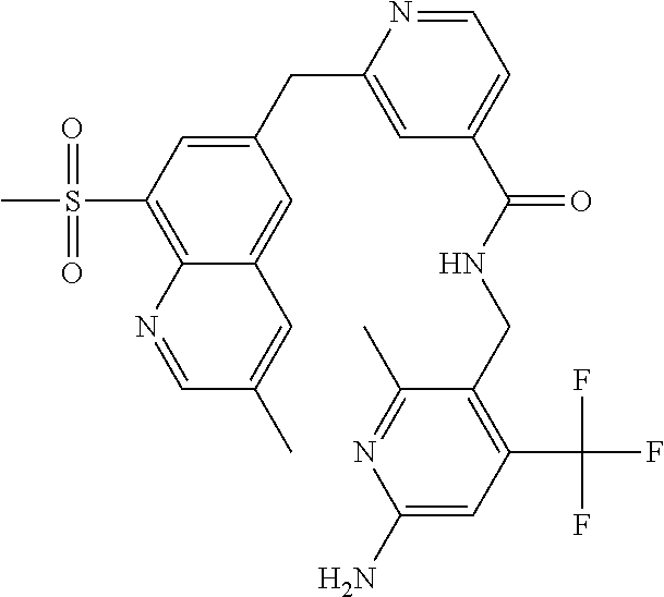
C1=C(CC2=CC(C(=O)NCC3=C(C(F)(F)F)C=C(N)N=C3C)=CC=N2)C=C2C(=C1S(C)(=O)=O)N=CC(C)=C2
